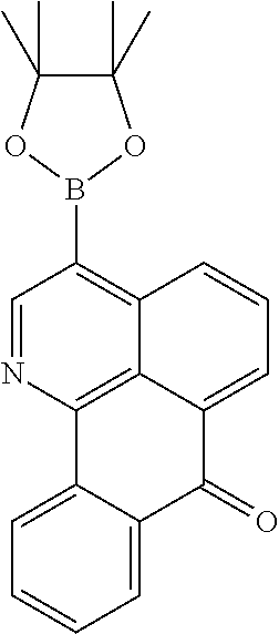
C1=NC2=C3C(=C1B1OC(C)(C)C(C)(C)O1)C=CC=C3C(=O)C1=CC=CC=C21
